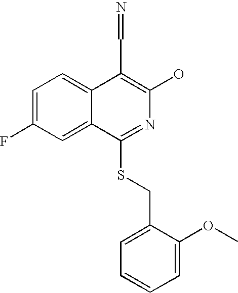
C1=C(F)C=C2C(=C1)C(C=N)=C(O)N=C2SCC1=CC=CC=C1OC
